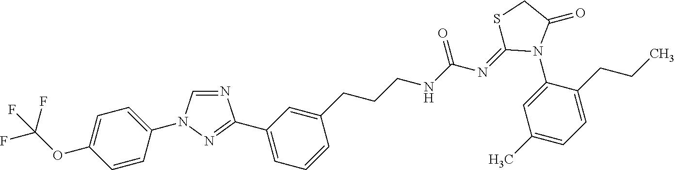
N1=CN(C2=CC=C(OC(F)(F)F)C=C2)N=C1C1=CC=CC(CCCNC(N=C2SCC(=O)N2C2=CC(C)=CC=C2CCC)=O)=C1
